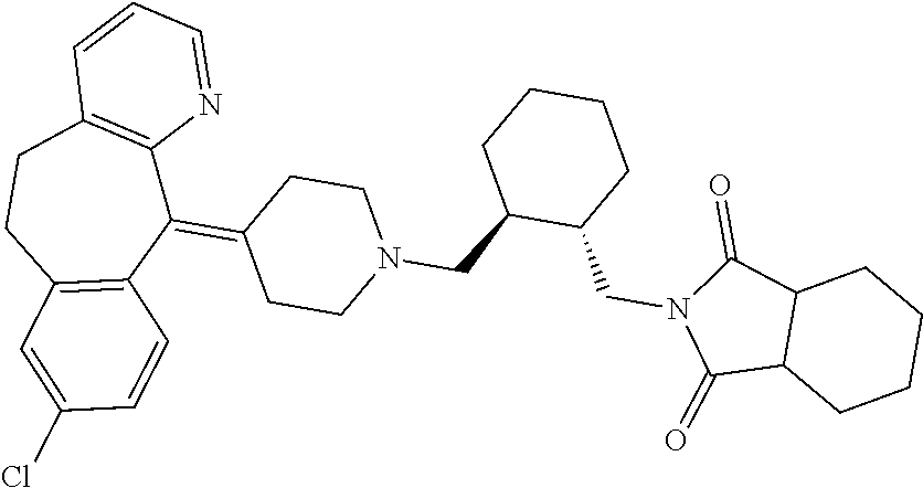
C12C(C(=O)N(CC3CCCCC3CN3CCC(=C4C5=C(CCC6=C4C=CC(Cl)=C6)C=CC=N5)CC3)C1=O)CCCC2
